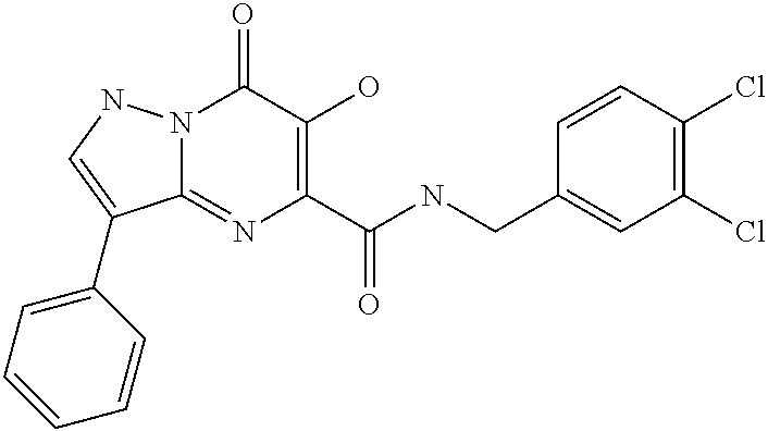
N12C(=NC(C(NCC3=CC(Cl)=C(Cl)C=C3)=O)=C(O)C1=O)C(C1=CC=CC=C1)=CN2
